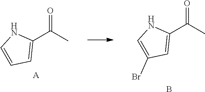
C1=C(Br)C=C(C(C)=O)N1.B.C1=CC=C(C(C)=O)N1.[A]
